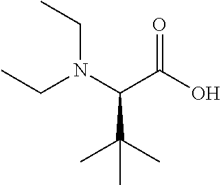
CCN(C(C(O)=O)C(C)(C)C)CC
